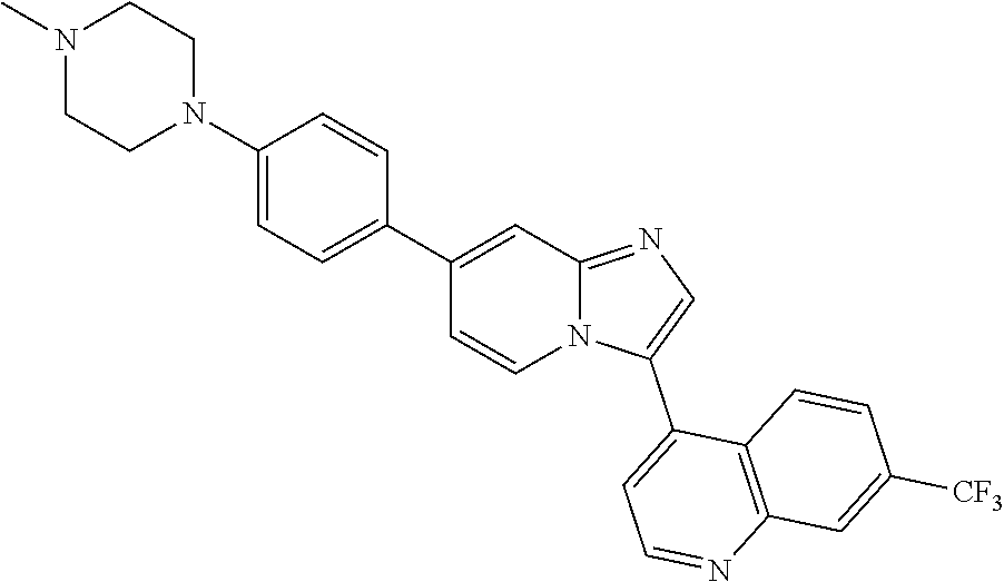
N12C(=NC=C1C1=CC=NC3=C1C=CC([CF3])=C3)C=C(C1=CC=C(N3CCN(C)CC3)C=C1)C=C2
